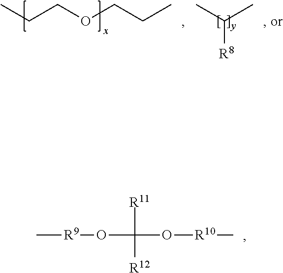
C(COCCC)C.C(C)(C)[R8].C[R9]OC(O[R10]C)([R11])[R12]
